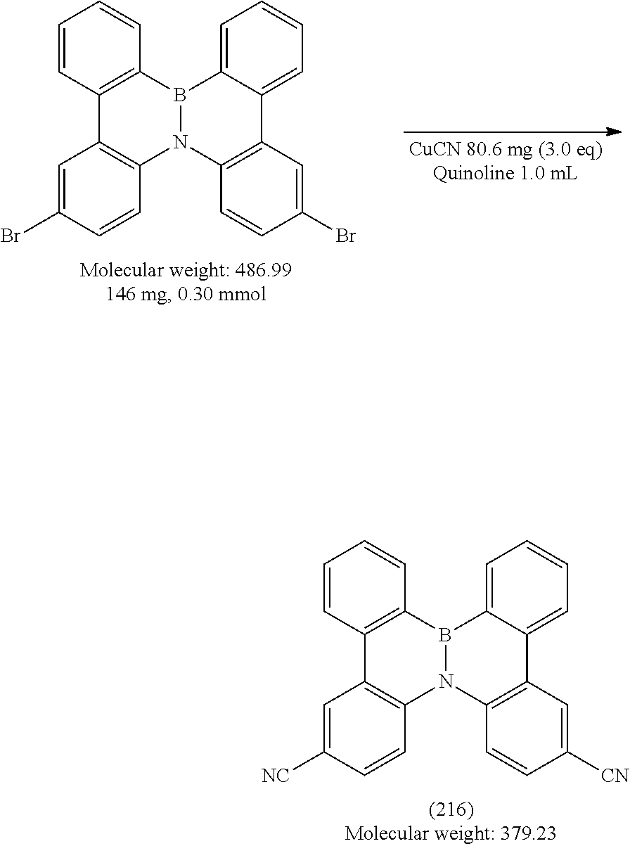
C1=CC2=C(C=C1)B1N(C3=C2C=C(Br)C=C3)C2=C(C=C(Br)C=C2)C2=CC=CC=C21.C1=CC2=C(C=C1)B1N(C3=C2C=C([NC])C=C3)C2=C(C=C([CN])C=C2)C2=CC=CC=C21
